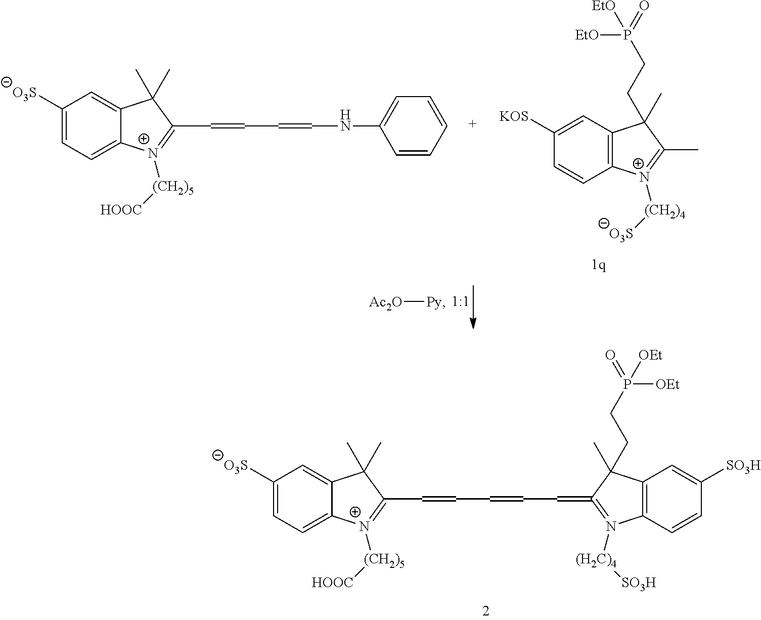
C(C=CC=C1=N([(H2C)4][SO3H])C2=C(C=C([SO3H])C=C2)C1(CCP(=O)([OEt])[OEt])C)=CC1=[N+]([(CH2)5][HOOC])C2=CC=C([O3S])C=C2C1(C)C.C(C=CNC1=CC=CC=C1)=CC1=[N+]([(CH2)5][HOOC])C2=CC=C([O3S])C=C2C1(C)C.C1([KOS])=CC2=C(C=C1)[N+]([(CH2)4][O3S])=C(C)C2(CCP(=O)([EtO])[EtO])C.[Ac2O][Py]
